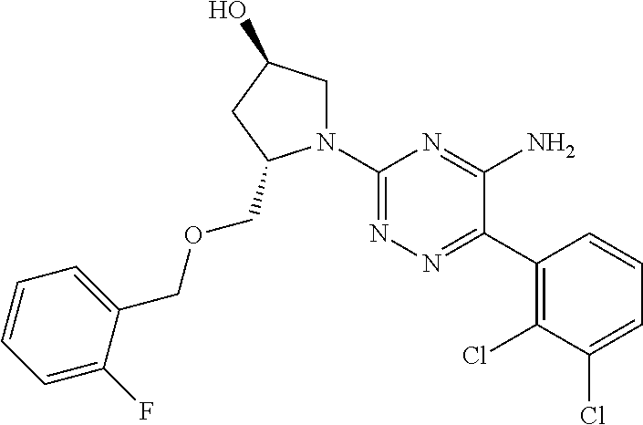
C1(C2=NN=C(N3CC(O)CC3COCC3=CC=CC=C3F)N=C2N)=C(Cl)C(Cl)=CC=C1
